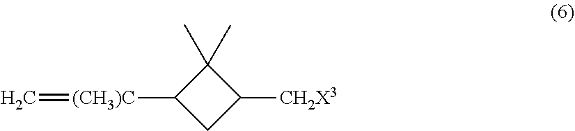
C1([(CH3)C]=C)CC([CH2X3])C1(C)C
